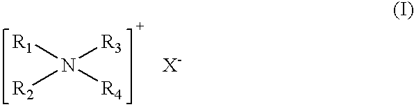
[R2]N([R4])([R3])[R1].[X-]
